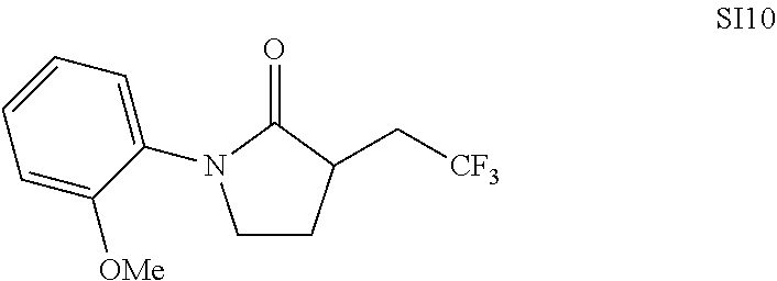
C1=CC=C(N2CCC(C[CF3])C2=O)C([OMe])=C1
